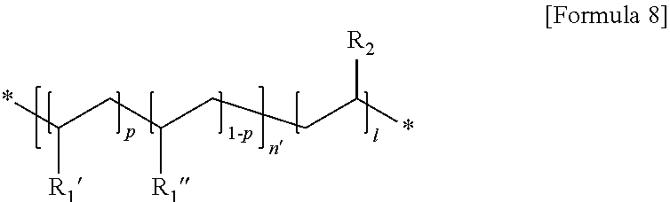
*C(CC(CCC(*)[R2])[R1])[R1]
